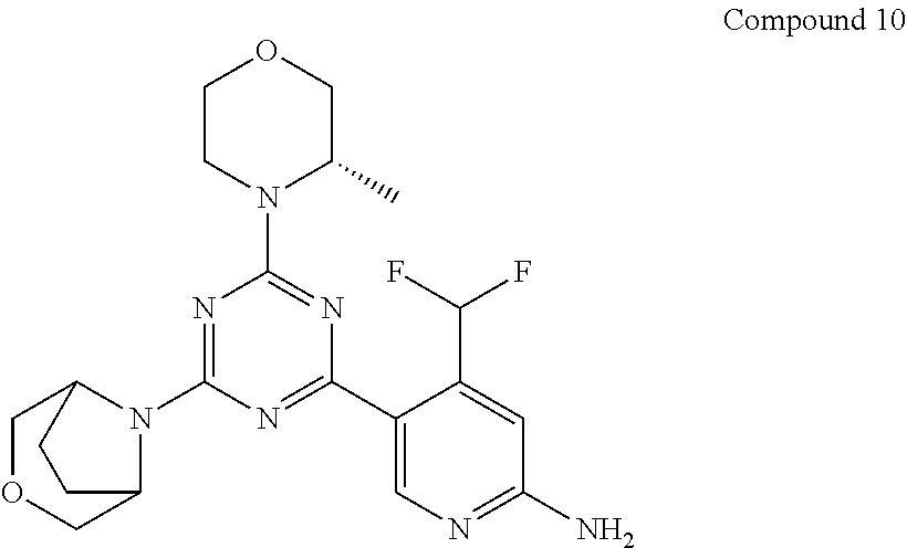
N1=C(N2C3COCC2CC3)N=C(C2=CN=C(N)C=C2C(F)F)N=C1N1C(C)COCC1
